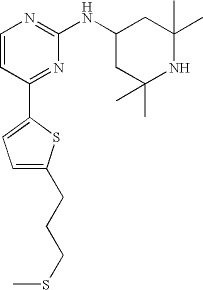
C1=CC(C2=CC=C(CCCSC)S2)=NC(NC2CC(C)(C)NC(C)(C)C2)=N1
